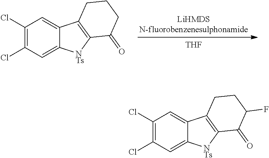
C1(Cl)=C(Cl)C=C2C(=C1)C1=C([NTs]2)C(=O)CCC1.[THF].C1(Cl)=C(Cl)C=C2C(=C1)C1=C([NTs]2)C(=O)C(F)CC1
